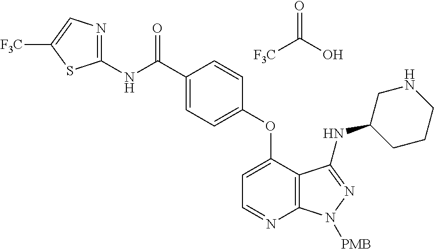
C1(NC(=O)C2=CC=C(OC3=CC=NC4=C3C(NC3CCCNC3)=NN4[PMB])C=C2)=NC=C([F3C])S1.[F3C]C(=O)O
